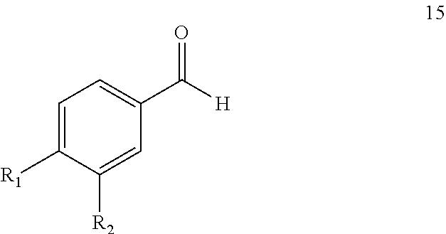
[H]C(C1=CC=C([R1])C([R2])=C1)=O
